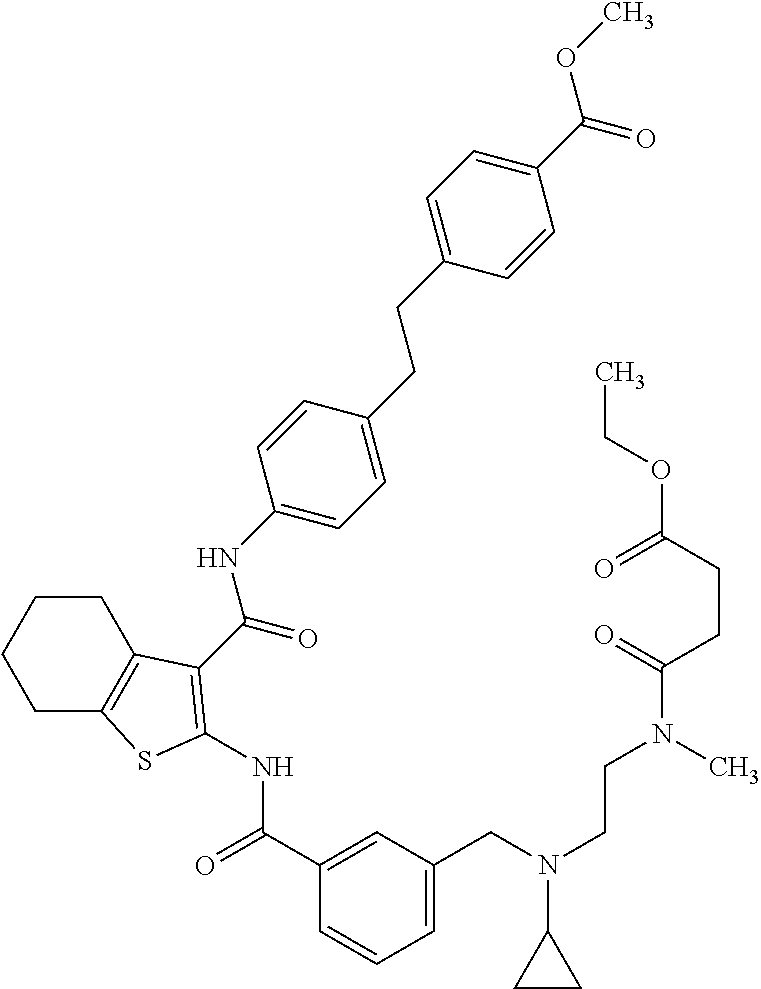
C1(C(=O)NC2=C(C(=O)NC3=CC=C(CCC4=CC=C(C(=O)OC)C=C4)C=C3)C3=C(CCCC3)S2)=CC(CN(CCN(C)C(CCC(=O)OCC)=O)C2CC2)=CC=C1
